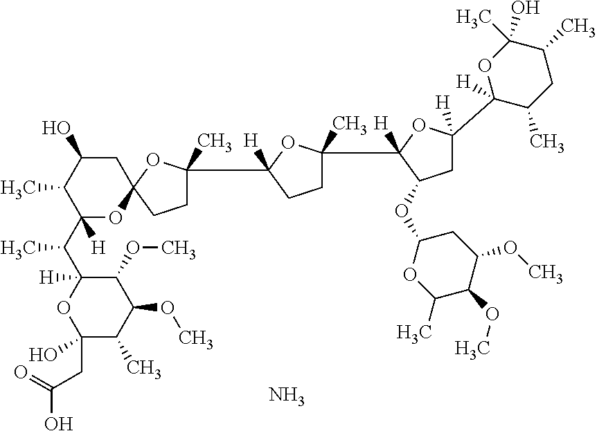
C1C(O)C(C)C(C(C)C2([H])C(OC)C(OC)C(C)C(CC(=O)O)(O)O2)([H])OC12CCC(C1([H])CCC(C)(C3([H])C(OC4OC(C)C(OC)C(OC)C4)CC([H])(C4([H])C(C)CC(C)C(C)(O)O4)O3)O1)(C)O2.N
